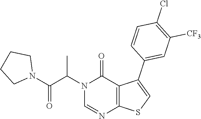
N1(C(C(N2CCCC2)=O)C)C=NC2=C(C1=O)C(C1=CC([CF3])=C(Cl)C=C1)=CS2
